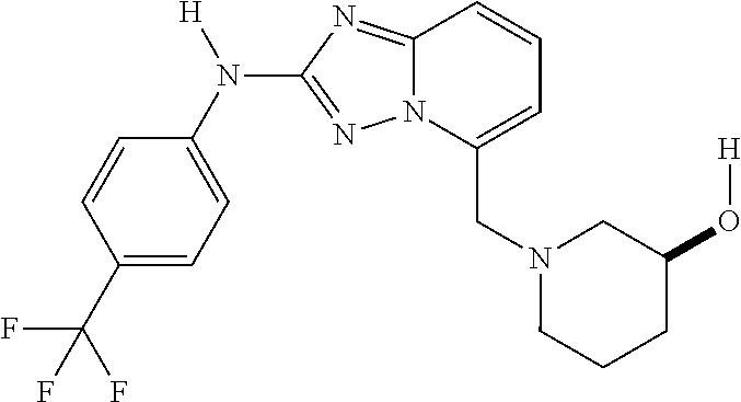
C1=CC(C(F)(F)F)=CC=C1N([H])C1=NN2C(=N1)C=CC=C2CN1CCCC(O[H])C1
